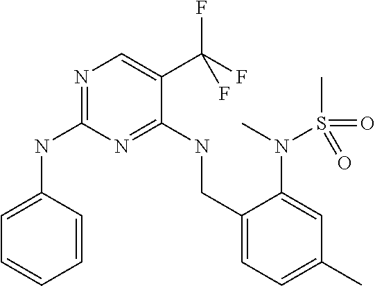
C1=CC(NC2=NC=C(C(F)(F)F)C(NCC3=CC=C(C)C=C3N(C)S(=O)(C)=O)=N2)=CC=C1
